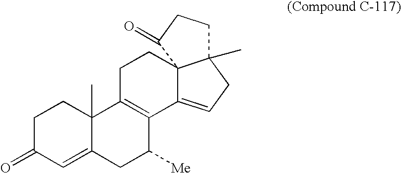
C1C(=O)C=C2C(C)(C1)C1=C(C([Me])C2)C2=CCC3(C)C2(CC1)C(=O)CC3
